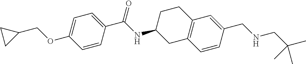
C1=C(OCC2CC2)C=CC(C(NC2CC3=C(CC2)C=C(CNCC(C)(C)C)C=C3)=O)=C1
